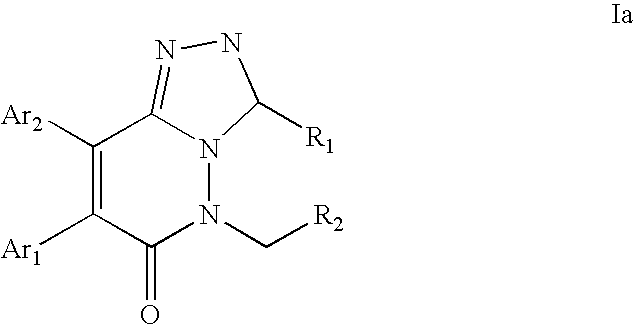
C1([Ar2])=C([Ar1])C(=O)N(C[R2])N2C1=NNC2[R1]
